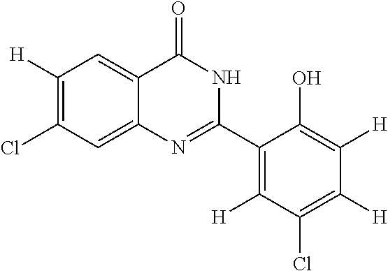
C1([H])=C(Cl)C=C2C(=C1)C(=O)NC(C1=C([H])C(Cl)=C([H])C([H])=C1O)=N2
